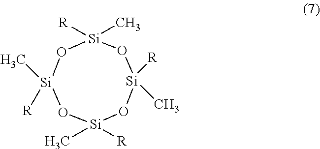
[Si]1([R])(C)O[Si]([R])(C)O[Si]([R])(C)O[Si]([R])(C)O1
